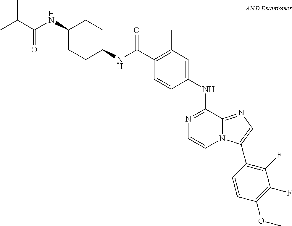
N1=C(NC2=CC(C)=C(C(NC3CCC(NC(C(C)C)=O)CC3)=O)C=C2)C2=NC=C(C3=C(F)C(F)=C(OC)C=C3)N2C=C1
